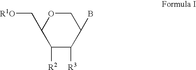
C1([R2])C([R3])C(B)COC1C[R1O]
